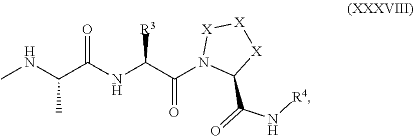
CNC(C(NC(C(N1C(C(=O)N[R4])[X][X][X]1)=O)[R3])=O)C
